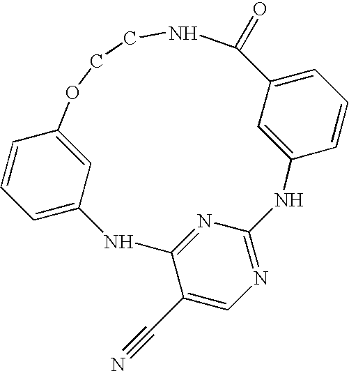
N1=C2C(C#N)=CN=C1NC1=CC(=CC=C1)C(=O)NCCOC1=CC(=CC=C1)N2
